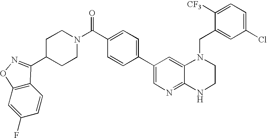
C1(C2=CC=C(C(=O)N3CCC(C4=NOC5=C4C=CC(F)=C5)CC3)C=C2)=CN=C2C(=C1)N(CC1=CC(Cl)=CC=C1[CF3])CCN2
